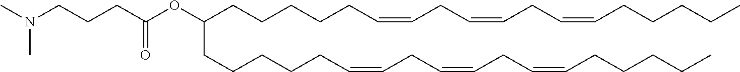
CN(CCCC(OC(CCCCCC=CCC=CCC=CCCCCC)CCCCCC=CCC=CCC=CCCCCC)=O)C
